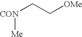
[Me][CON]CC[OMe]
